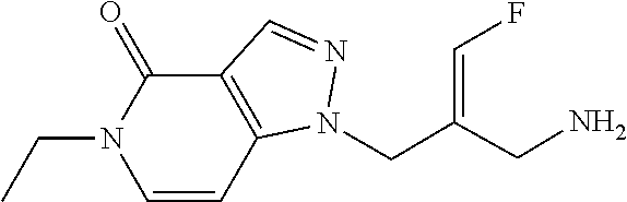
C(=CF)(CN)CN1C2=C(C(=O)N(CC)C=C2)C=N1
